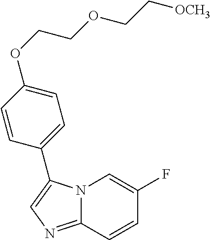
C1=CC2=NC=C(C3=CC=C(OCCOCC[OCH3])C=C3)N2C=C1F
